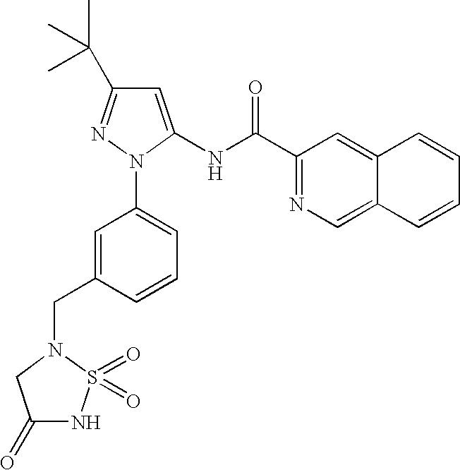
C1(CN2S(=O)(=O)NC(=O)C2)=CC(N2N=C(C(C)(C)C)C=C2NC(C2=NC=C3C(=C2)C=CC=C3)=O)=CC=C1
